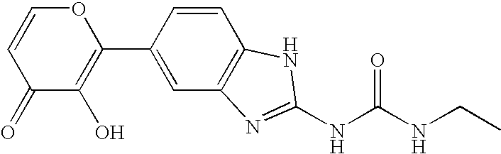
C1(C2=CC3=C(C=C2)NC(NC(NCC)=O)=N3)=C(O)C(=O)C=CO1
